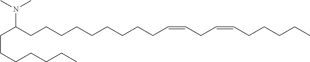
C(C(CCCCCCCCCC=CCC=CCCCCC)N(C)C)CCCCCC
